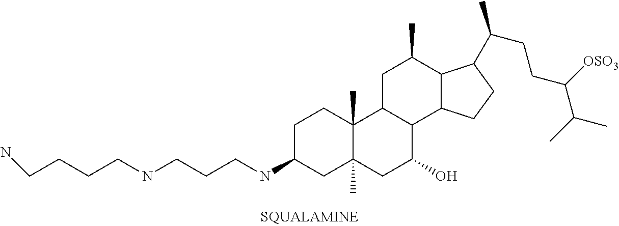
C(CCCNCCCNC1CC2(C)C(C)(CC1)C1C(C(O)C2)C2C(C(C)C1)C(C(CCC(C(C)C)[OSO3])C)CC2)N
